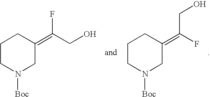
C1CN([Boc])CC(=C(CO)F)C1.C1CN([Boc])CC(=C(F)CO)C1
